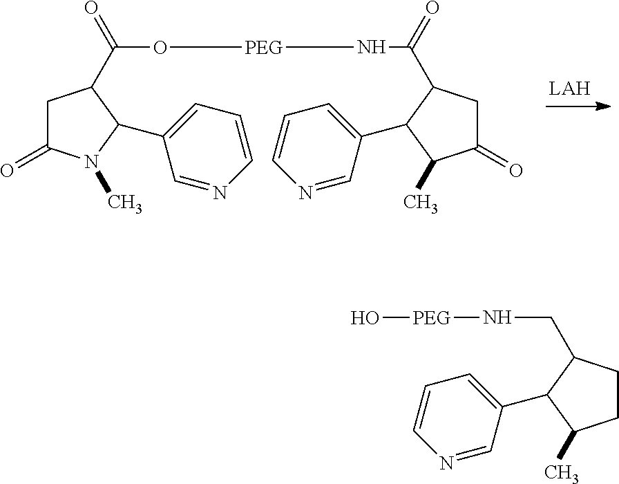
C1C(=O)N(C)C(C2=CC=CN=C2)C1C(=O)O[PEG]NC(=O)C1CC(=O)C(C)C1C1=CC=CN=C1.C1CC(CN[PEG]O)C(C2=CC=CN=C2)C1C
